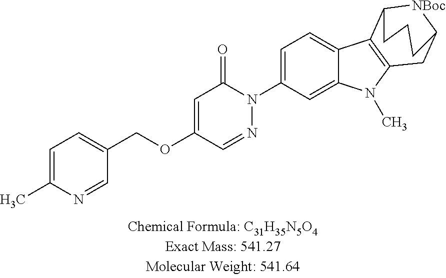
C1=C(C)N=CC(COC2=CC(=O)N(C3=CC=C4C(=C3)N(C)C3=C4C4[NBoc]C(C3)CCC4)N=C2)=C1
